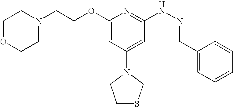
C1(OCCN2CCOCC2)=CC(N2CCSC2)=CC(NN=CC2=CC(C)=CC=C2)=N1
